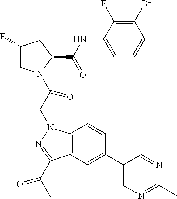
C1(F)CN(C(CN2C3=C(C(C(C)=O)=N2)C=C(C2=CN=C(C)N=C2)C=C3)=O)C(C(NC2=CC=CC(Br)=C2F)=O)C1
